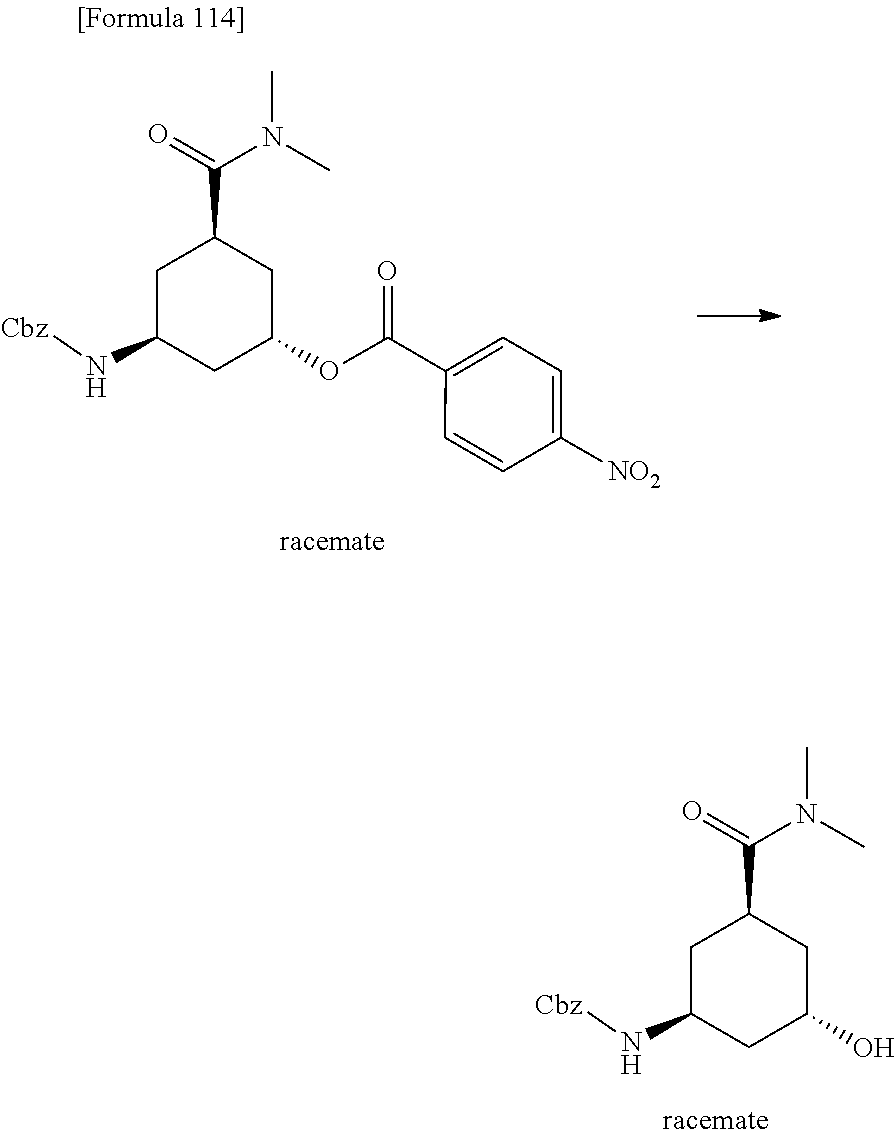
N(C)(C)C(=O)C1CC(O)CC(N[Cbz])C1.N(C)(C)C(=O)C1CC(OC(C2=CC=C([NO2])C=C2)=O)CC(N[Cbz])C1
